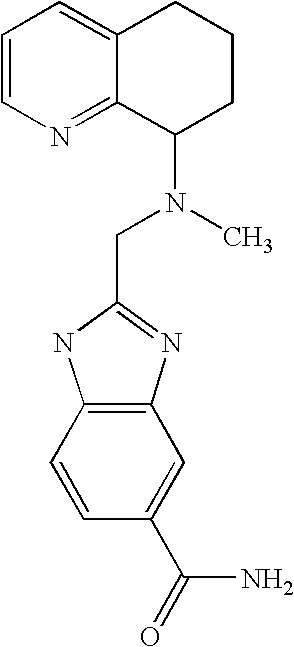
C1=CN=C2C(=C1)CCCC2N(C)CC1=NC2=C(N1)C=CC(C(=O)N)=C2
